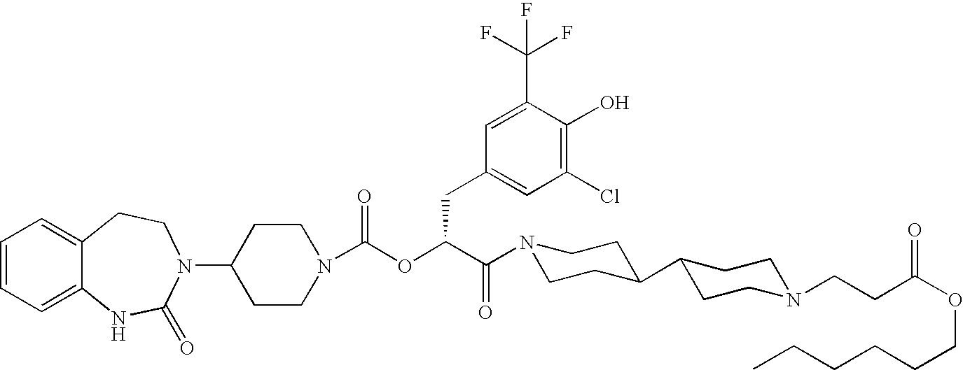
C1=CC=C2C(=C1)CCN(C1CCN(C(OC(C(N3CCC(C4CCN(CCC(OCCCCCC)=O)CC4)CC3)=O)CC3=CC(Cl)=C(O)C(C(F)(F)F)=C3)=O)CC1)C(=O)N2
